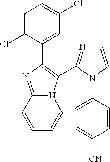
C1=C(Cl)C(C2=C(C3=NC=CN3C3=CC=C([CN])C=C3)N3C(=N2)C=CC=C3)=CC(Cl)=C1
